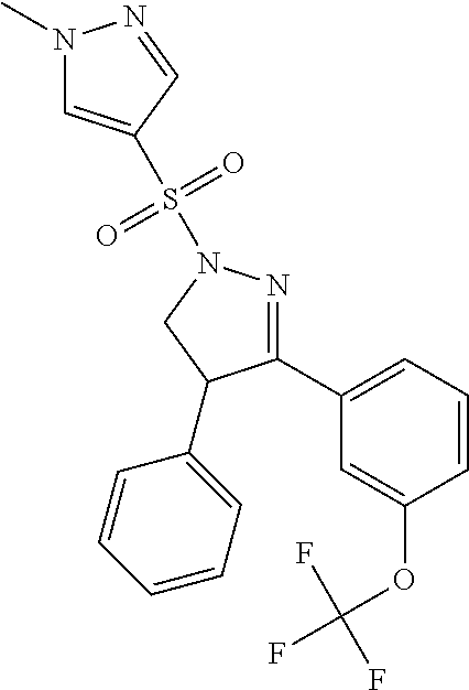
N1(C)C=C(S(N2N=C(C3=CC=CC(OC(F)(F)F)=C3)C(C3=CC=CC=C3)C2)(=O)=O)C=N1
